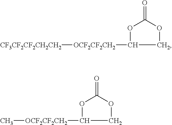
O1C([OCF2CF2CH2][CF3CF2CF2CH2CH2])COC1=O.O1C([OCF2CF2CH2]C)COC1=O
